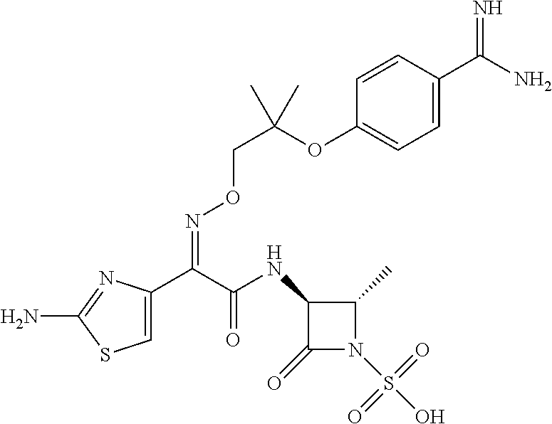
C1=C(C(C(NC2C(=O)N(S(O)(=O)=O)C2C)=O)=NOCC(OC2=CC=C(C(N)=N)C=C2)(C)C)N=C(N)S1
